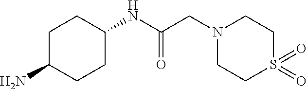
C1C(N)CCC(NC(=O)CN2CCS(=O)(=O)CC2)C1
